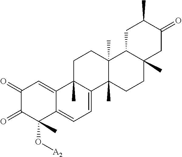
C1(=O)C(=O)C(O[A2])(C)C2=CC=C3C(C)(C2=C1)CCC1(C)C3(C)CCC2(C)C1CC(C)C(=O)C2
